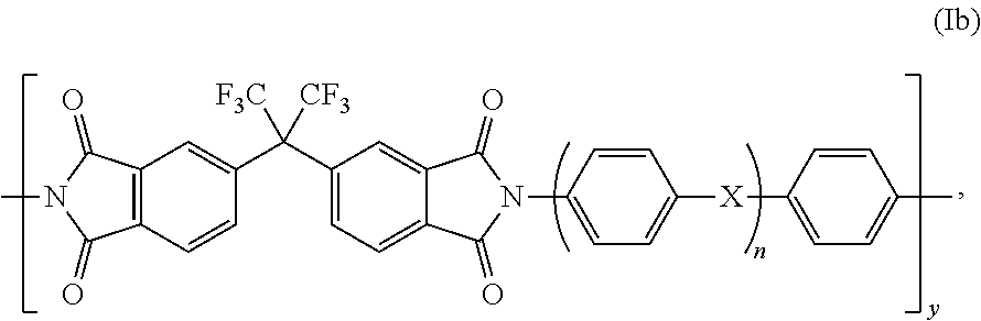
C12=C(C=CC(C(C3=CC=C4C(=C3)C(=O)N(C3=CC=C([X]C5=CC=C(C)C=C5)C=C3)C4=O)([CF3])[F3C])=C1)C(=O)N(C)C2=O
